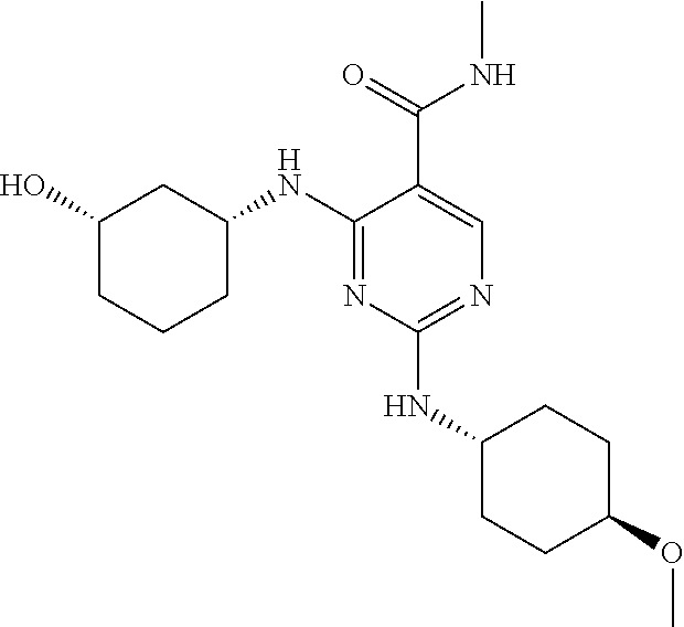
C1(NC2CCCC(O)C2)=NC(NC2CCC(OC)CC2)=NC=C1C(=O)NC
